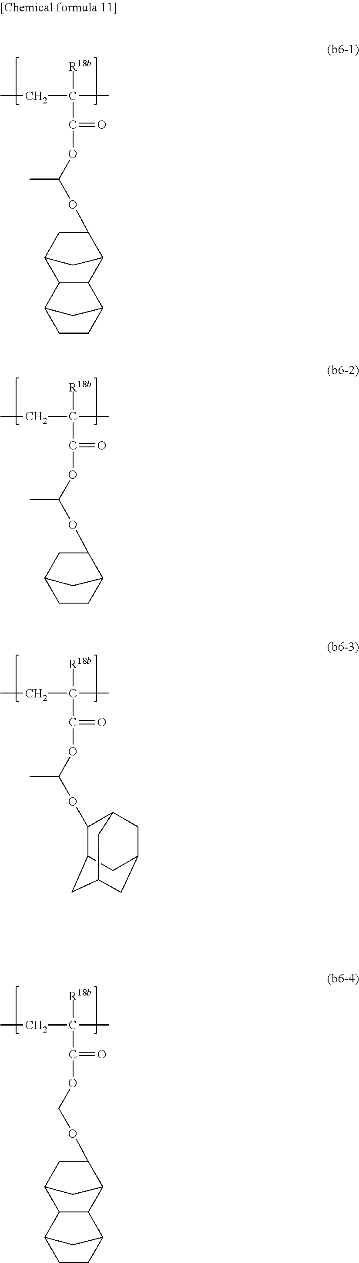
[R18b]C(C)(CC)C(=O)OC(OC1CC2C3C(C1C2)C1CCC3C1)C.[R18b]C(C)(CC)C(=O)OC(OC1C2CC3CC(CC1C3)C2)C.[R18b]C(C)(CC)C(=O)OC(OC1CC2CCC1C2)C.[R18b]C(C)(CC)C(=O)OCOC1CC2C3C(C1C2)C1CCC3C1
